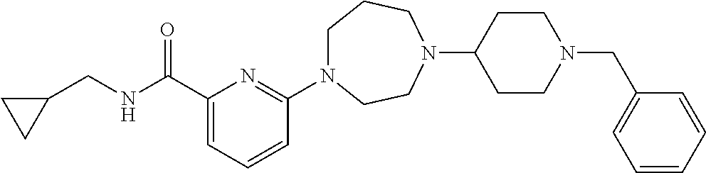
C1(C(NCC2CC2)=O)=CC=CC(N2CCCN(C3CCN(CC4=CC=CC=C4)CC3)CC2)=N1
